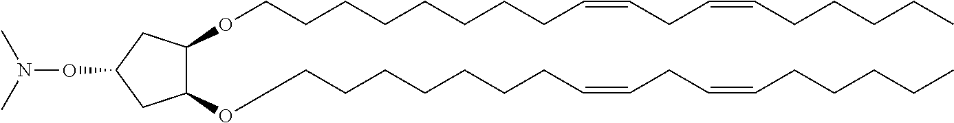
C(CCCCCCC=CCC=CCCCCC)COC1C(OCCCCCCCCC=CCC=CCCCCC)CC(ON(C)C)C1
